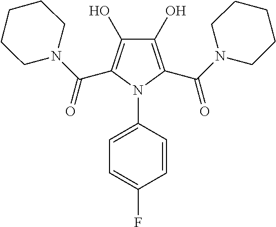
C1(O)=C(C(N2CCCCC2)=O)N(C2=CC=C(F)C=C2)C(C(N2CCCCC2)=O)=C1O
